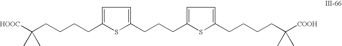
C(CCCC1=CC=C(CCCC2=CC=C(CCCCC([COOH])(C)C)S2)S1)C([HOOC])(C)C
